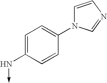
C1=C(N->C)C=CC(N2C=CN=C2)=C1
